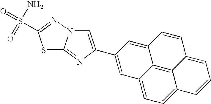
S1C2=NC(C3=CC4=CC=C5C6=C4C(=C3)C=CC6=CC=C5)=CN2N=C1S(=O)(N)=O
